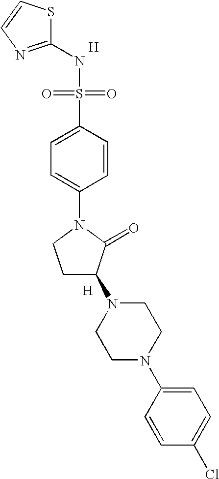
S1C(NS(=O)(=O)C2=CC=C(N3CCC(N4CCN(C5=CC=C(Cl)C=C5)CC4)C3=O)C=C2)=NC=C1.[H].[H]
